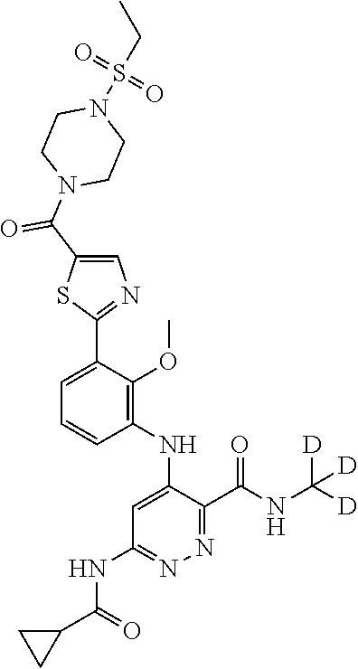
C1=C(C2=NC=C(C(N3CCN(S(CC)(=O)=O)CC3)=O)S2)C(OC)=C(NC2=CC(NC(C3CC3)=O)=NN=C2C(NC([D])([D])[D])=O)C=C1
